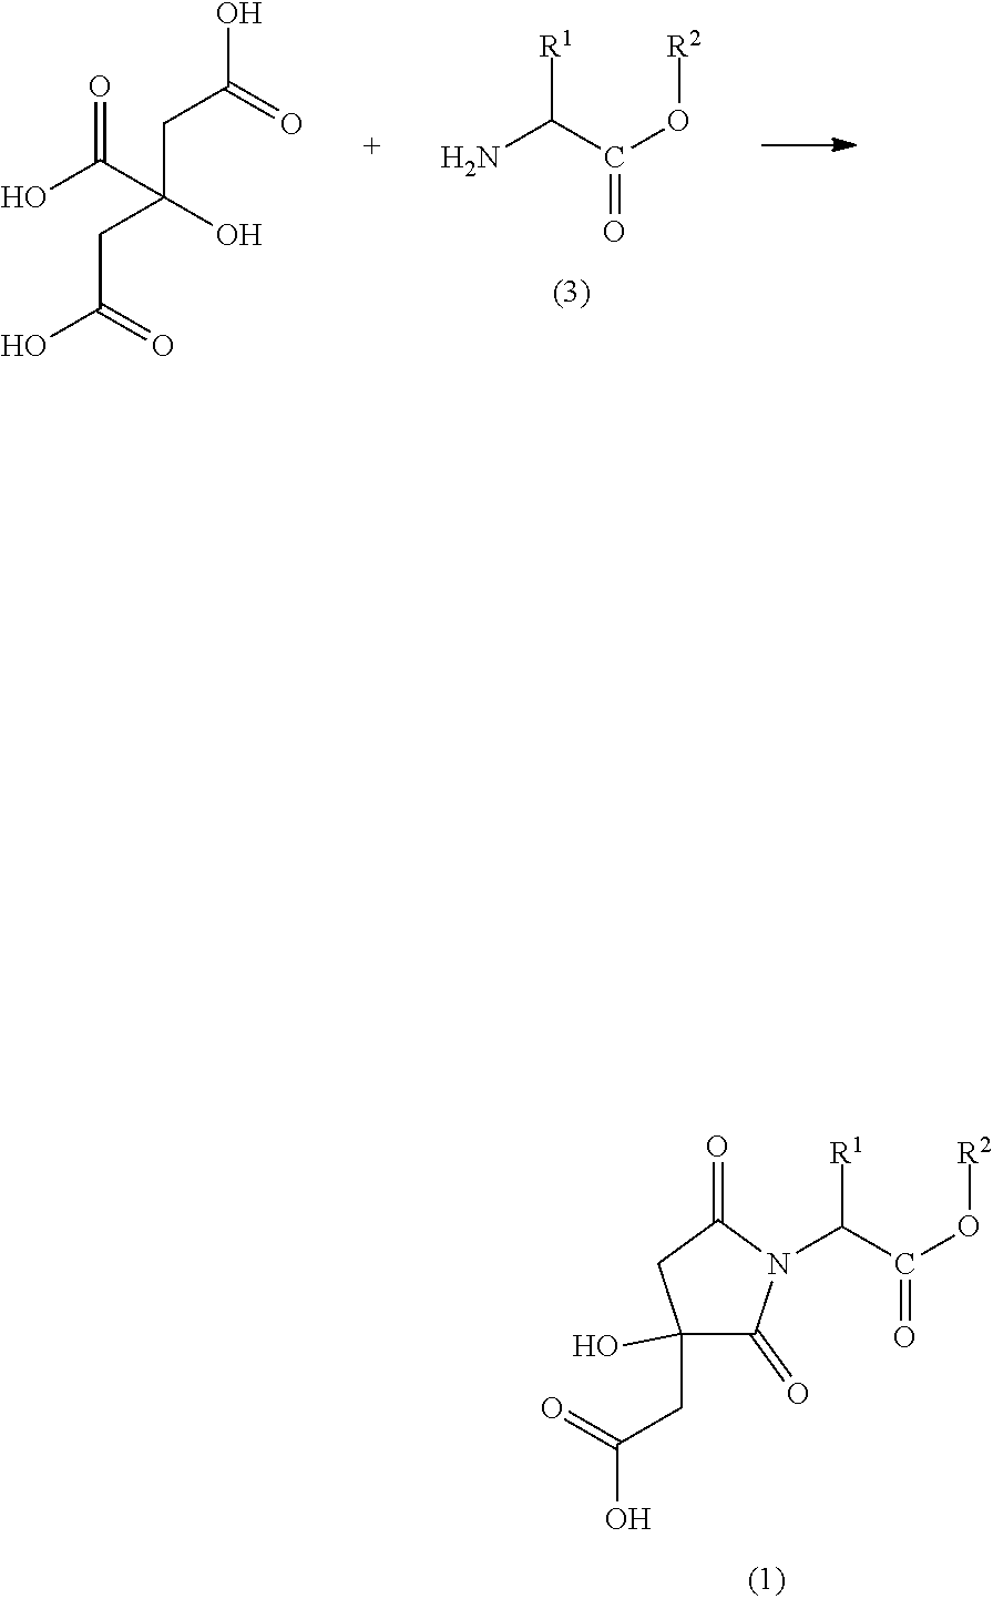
[R1]C(C(O[R2])=O)N.OC(=O)CC(CC(O)=O)(O)C(O)=O.[R1]C(C(O[R2])=O)N1C(=O)C(CC(=O)O)(O)CC1=O
